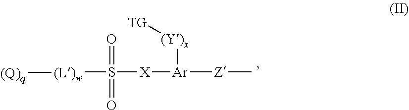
[(L)w](S([X][Ar]([Z]C)[(Y)x][TG])(=O)=O)[(Q)q]
